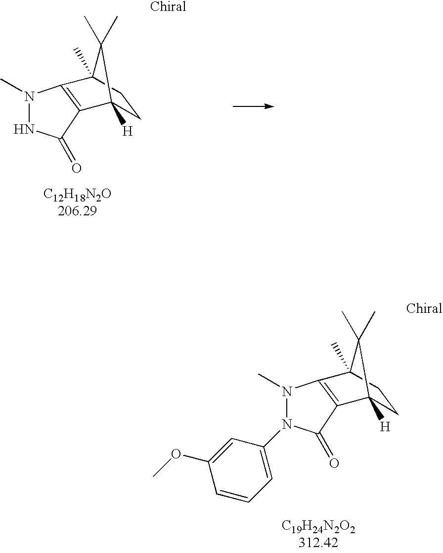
[C19H24N2O2312.42].N1(C)N(C2=CC=CC(OC)=C2)C(=O)C2=C1C1(C)CCC2([H])C1(C)C.[C12H18N2O206.29].N1(C)NC(=O)C2=C1C1(C)CCC2([H])C1(C)C
